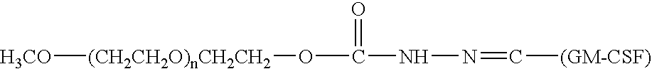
[(CH2CH2O)nCH2CH2]([H3CO])OC(NN=C[(GM-CSF)])=O
